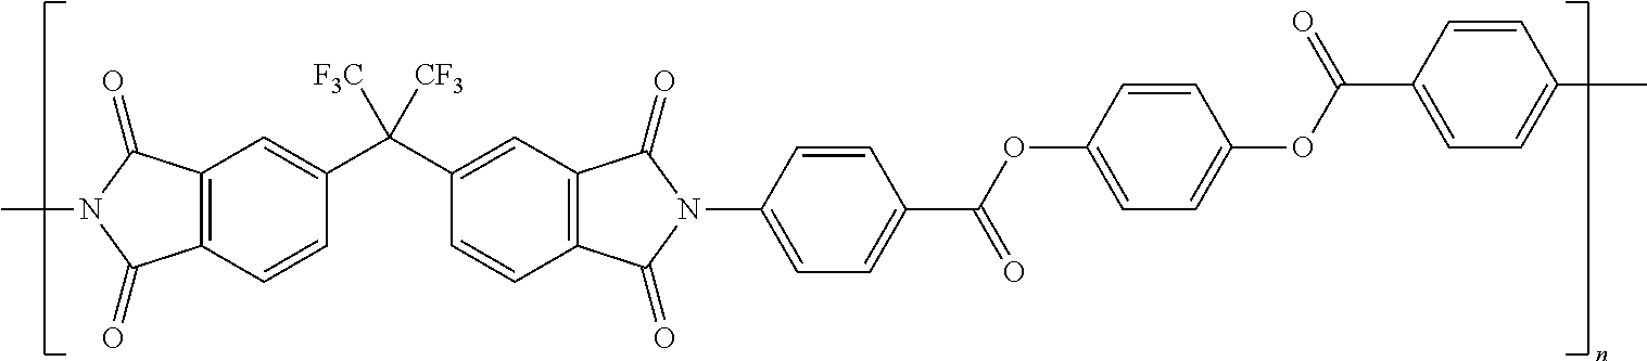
C12=C(C=CC(C(C3=CC4=C(C=C3)C(=O)N(C3=CC=C(C(OC5=CC=C(OC(C6=CC=C(C)C=C6)=O)C=C5)=O)C=C3)C4=O)([F3C])[CF3])=C1)C(=O)N(C)C2=O
